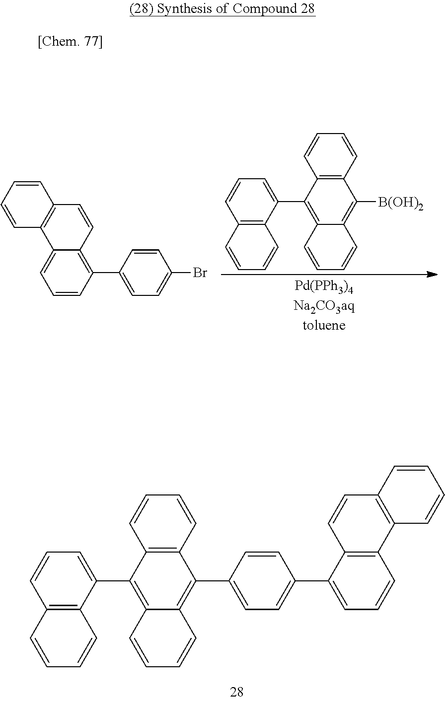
C12=C(C=CC=C1)C(C1=CC=C(C3=CC=CC4=C3C=CC3=C4C=CC=C3)C=C1)=C1C(=C2C2=CC=CC3=C2C=CC=C3)C=CC=C1.C12=C(C=CC=C1)C([B(OH)2])=C1C(=C2C2=CC=CC3=C2C=CC=C3)C=CC=C1.[Pd(PPh3)4Na2CO3aqtoluene].C1=CC(C2=CC=C(Br)C=C2)=C2C(=C1)C1=C(C=C2)C=CC=C1
